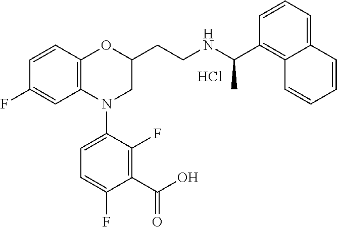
Cl.C1=CC2=C(C=C1F)N(C1=CC=C(F)C(C(O)=O)=C1F)CC(CCNC(C1=C3C(=CC=C1)C=CC=C3)C)O2
